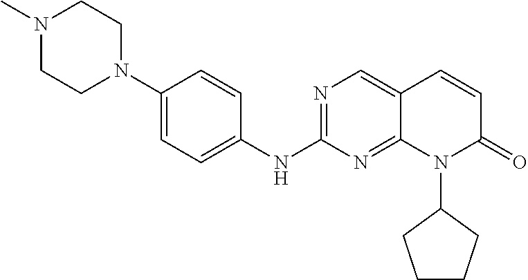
N1(C)CCN(C2=CC=C(NC3=NC=C4C(=N3)N(C3CCCC3)C(=O)C=C4)C=C2)CC1
